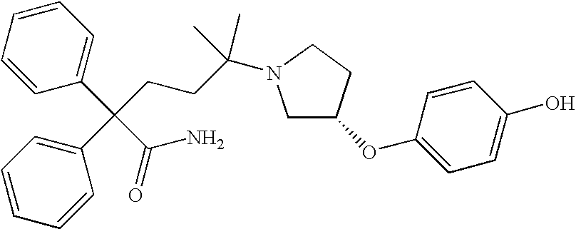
C1C(OC2=CC=C(O)C=C2)CCN1C(CCC(C1=CC=CC=C1)(C1=CC=CC=C1)C(=O)N)(C)C
